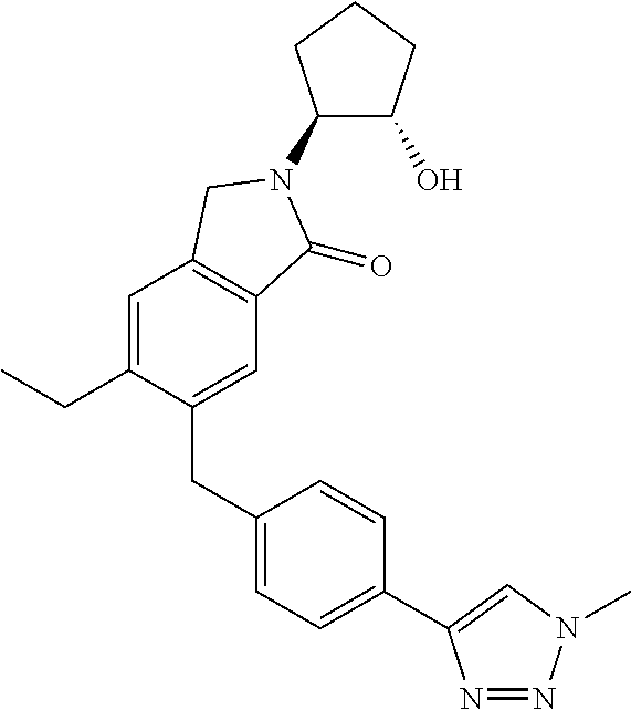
C1(N2C(=O)C3=C(C=C(CC)C(CC4=CC=C(C5=CN(C)N=N5)C=C4)=C3)C2)C(O)CCC1
